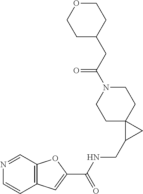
C1C2(CCN(C(CC3CCOCC3)=O)C1)C(CNC(C1=CC3=C(O1)C=NC=C3)=O)C2
